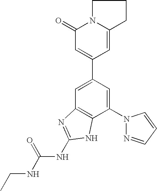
C1=C(C2=CC(=O)N3C(=C2)CCC3)C=C(N2N=CC=C2)C2=C1N=C(NC(NCC)=O)N2
